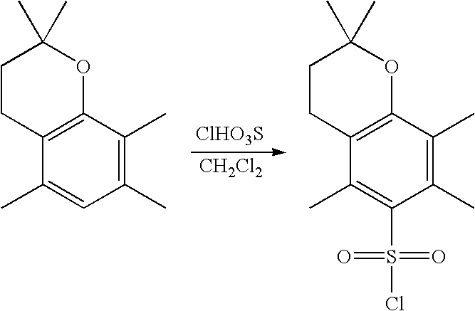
C1(C)=C(C)C=C(C)C2=C1OC(C)(C)CC2.[ClHO3S].[CH2Cl2].C1(C)=C(C)C(S(=O)(=O)Cl)=C(C)C2=C1OC(C)(C)CC2
